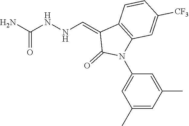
C12=C(C=C([CF3])C=C1)N(C1=CC(C)=CC(C)=C1)C(=O)C2=CNNC(N)=O
